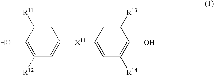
C1=C([R11])C(O)=C([R12])C=C1[X11]C1=CC([R14])=C(O)C([R13])=C1
